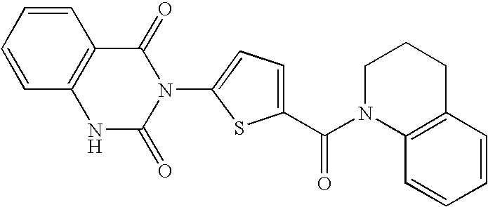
C1(C(=O)N2C3=C(CCC2)C=CC=C3)=CC=C(N2C(=O)C3=C(NC2=O)C=CC=C3)S1
